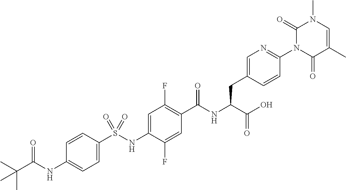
C1=C(S(NC2=CC(F)=C(C(NC(C(O)=O)CC3=CN=C(N4C(=O)C(C)=CN(C)C4=O)C=C3)=O)C=C2F)(=O)=O)C=CC(NC(C(C)(C)C)=O)=C1
